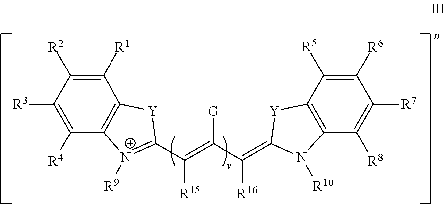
C1([R1])=C([R2])C([R3])=C([R4])C2=C1[Y]C(C([R15])=C(C(=C1N([R10])C3=C(C([R5])=C([R6])C([R7])=C3[R8])[Y]1)[R16])[G])=[N+]2[R9]
